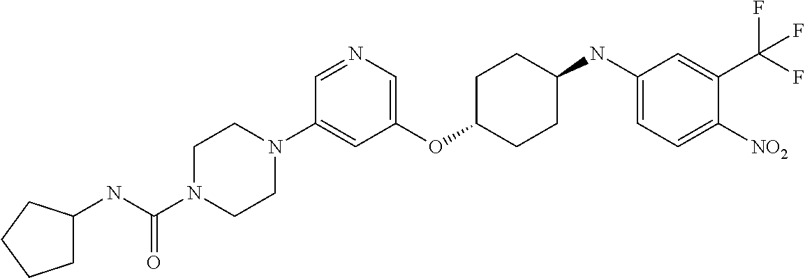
C1(OC2CCC(NC3=CC=C([NO2])C(C(F)(F)F)=C3)CC2)=CN=CC(N2CCN(C(NC3CCCC3)=O)CC2)=C1
